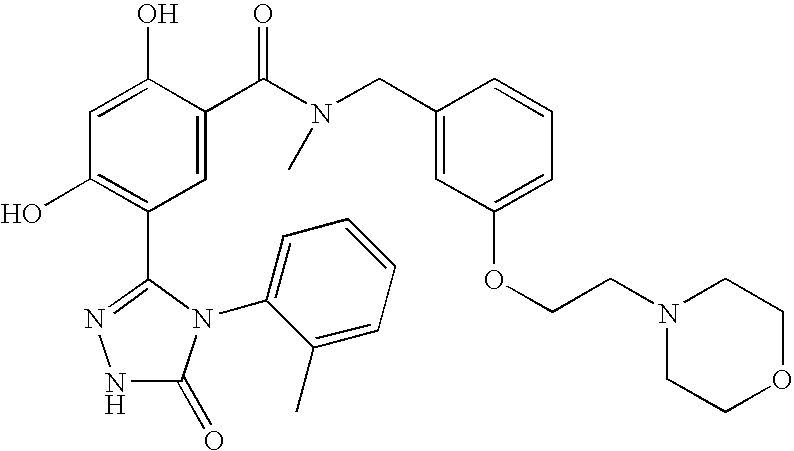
C1=C(C(N(CC2=CC(OCCN3CCOCC3)=CC=C2)C)=O)C(O)=CC(O)=C1C1=NNC(=O)N1C1=CC=CC=C1C
